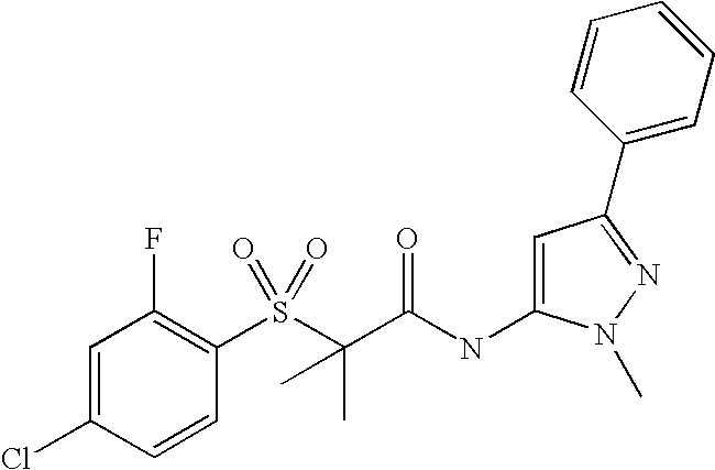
C1=C(Cl)C=CC(S(C(C(NC2=CC(C3=CC=CC=C3)=NN2C)=O)(C)C)(=O)=O)=C1F
